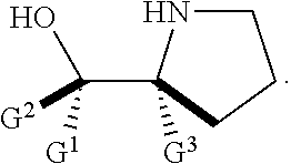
[G2]C(O)([G1])C1([G3])NCCC1
